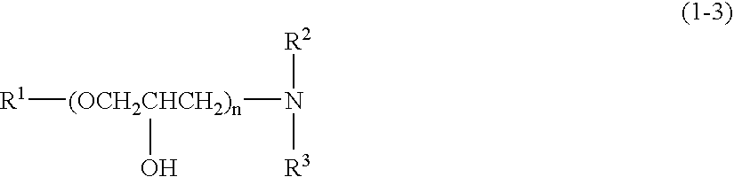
[R1][(OCH2CHCH2)n](O)N([R2])[R3]
